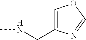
N(C)CC1=COC=N1
